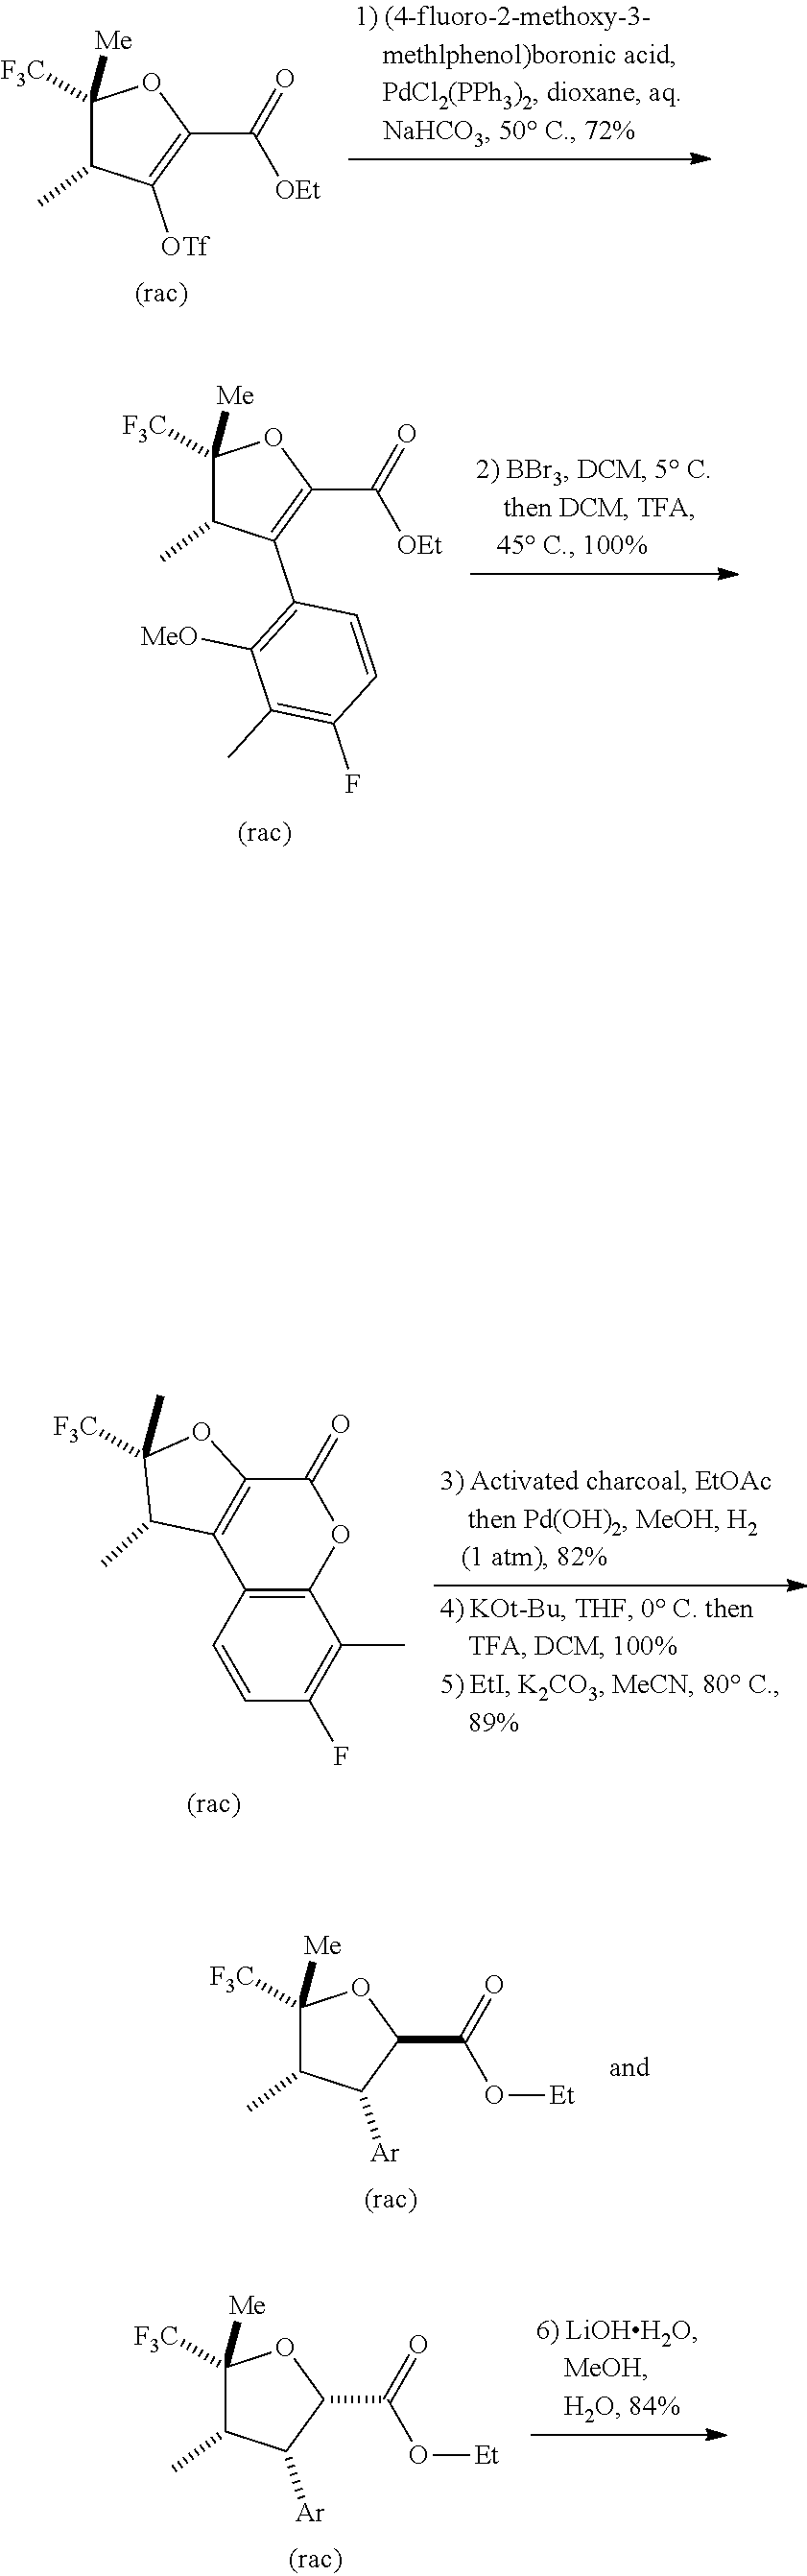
C1([Me])([F3C])C(C)C([OTf])=C(C(=O)[OEt])O1.C1([Me])([F3C])C(C)C(C2=C([MeO])C(C)=C(F)C=C2)=C(C(=O)[OEt])O1.C12=C(C3=C(OC1=O)C(C)=C(F)C=C3)C(C)C(C)([F3C])O2.C1([Me])([F3C])C(C)C([Ar])C(C(=O)O[Et])O1.C1([Me])([F3C])C(C)C([Ar])C(C(=O)O[Et])O1
